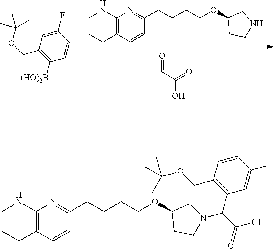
C1(F)=CC(COC(C)(C)C)=C([(HO)2B])C=C1.C12=C(C=CC(CCCCOC3CCNC3)=N1)CCCN2.O=CC(O)=O.C12=C(C=CC(CCCCOC3CCN(C(C(=O)O)C4=C(COC(C)(C)C)C=CC(F)=C4)C3)=N1)CCCN2
